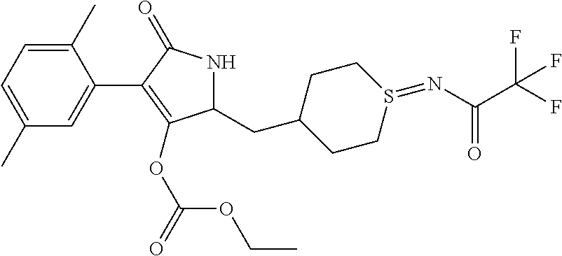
C1(C)=CC=C(C)C=C1C1=C(OC(OCC)=O)C(CC2CCS(=NC(C(F)(F)F)=O)CC2)NC1=O
